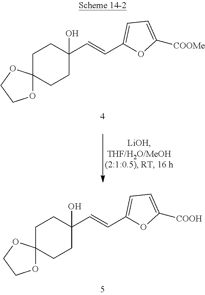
C1C2(CCC(C=CC3=CC=C([COOH])O3)(O)C1)OCCO2.C1C2(CCC(C=CC3=CC=C([COOMe])O3)(O)C1)OCCO2
